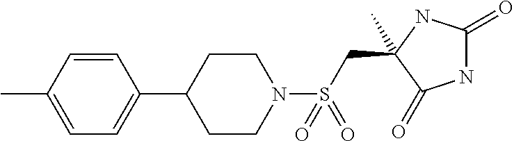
C1=C(C2CCN(S(CC3(C)C(=O)NC(=O)N3)(=O)=O)CC2)C=CC(C)=C1
